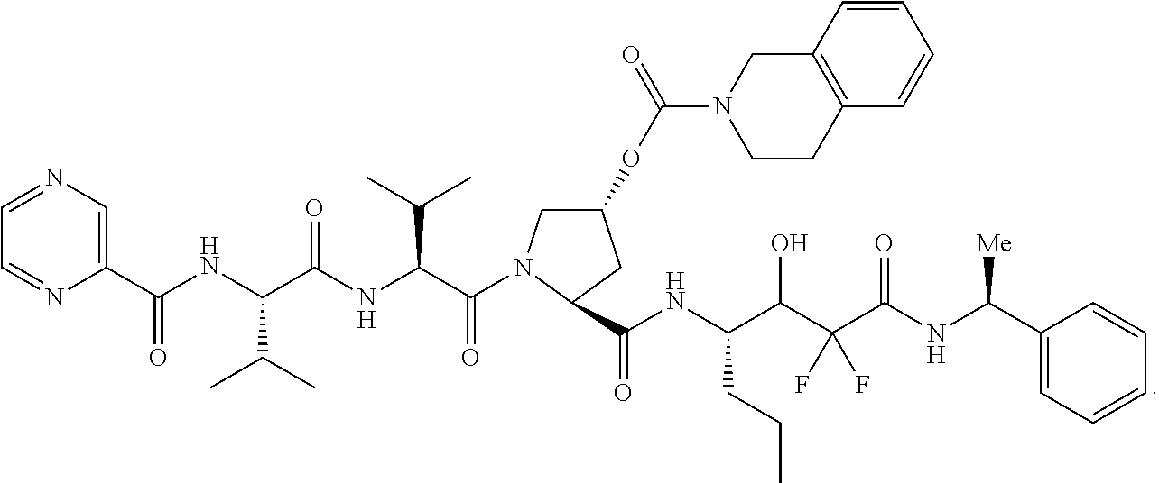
C1=CC2=C(C=C1)CCN(C(=O)OC1CC(C(NC(CCC)C(O)C(C(NC(C3=CC=CC=C3)[Me])=O)(F)F)=O)N(C(C(C(C)C)NC(C(NC(C3=CN=CC=N3)=O)C(C)C)=O)=O)C1)C2
